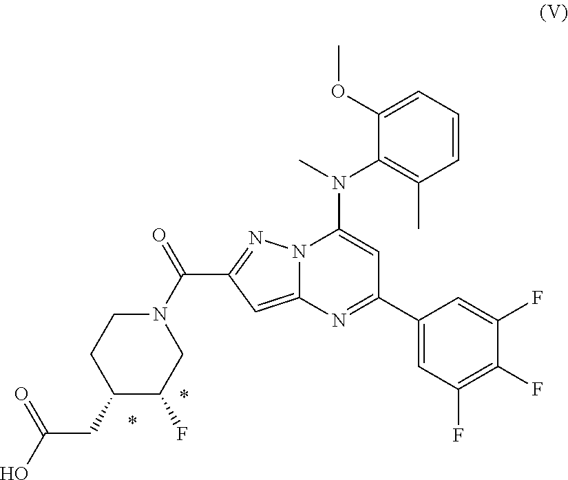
C1(C2=NC3=CC(C(N4CCC(CC(O)=O)C(F)C4)=O)=NN3C(N(C3=C(C)C=CC=C3OC)C)=C2)=CC(F)=C(F)C(F)=C1
